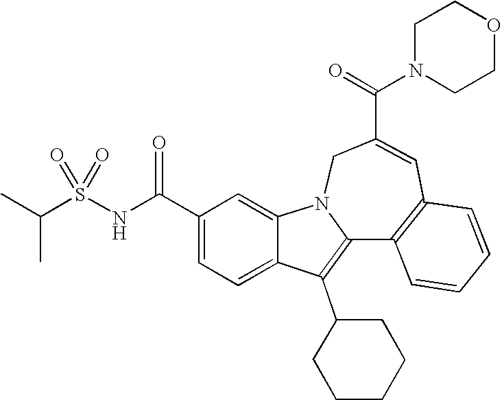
C1(C(NS(C(C)C)(=O)=O)=O)=CC=C2C(=C1)N1C(=C2C2CCCCC2)C2=C(C=C(C(=O)N3CCOCC3)C1)C=CC=C2
